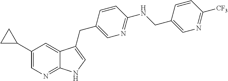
C1(C2CC2)=CN=C2C(=C1)C(CC1=CN=C(NCC3=CN=C([CF3])C=C3)C=C1)=CN2
